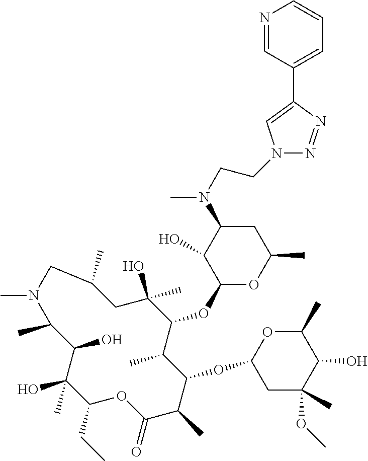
C1(CC)C(C)(O)C(O)C(C)N(C)CC(C)CC(O)(C)C(OC2OC(C)CC(N(C)CCN3C=C(C4=CC=CN=C4)N=N3)C2O)C(C)C(OC2CC(C)(OC)C(O)C(C)O2)C(C)C(=O)O1
